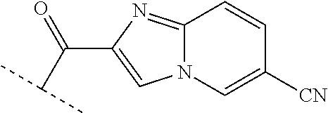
N12C(=NC(C(=O)C(C)C)=C1)C=CC([CN])=C2
